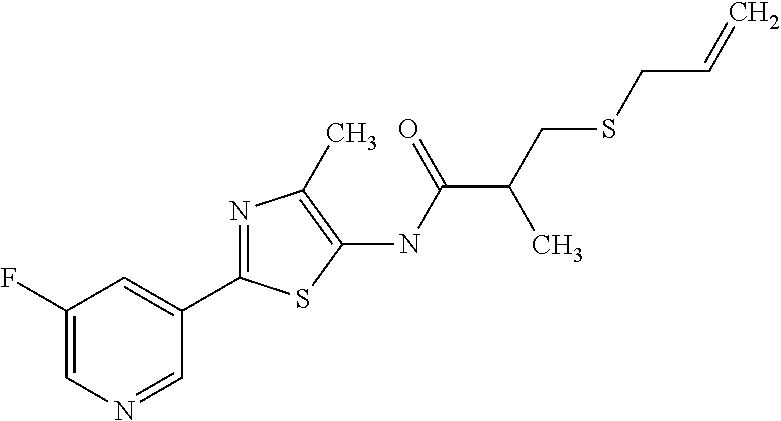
C1(F)=CN=CC(C2=NC(C)=C(NC(=O)C(C)CSCC=C)S2)=C1
